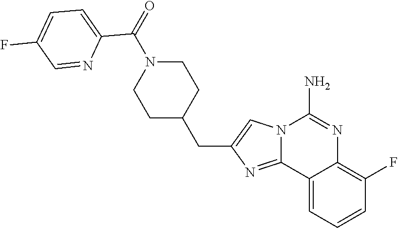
C12=CC=CC(F)=C1N=C(N)N1C2=NC(CC2CCN(C(=O)C3=CC=C(F)C=N3)CC2)=C1
